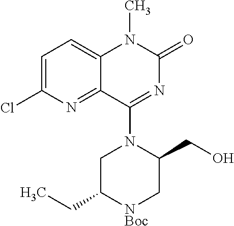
N1(C)C(=O)N=C(N2C(CO)C[NBoc]C(CC)C2)C2=NC(Cl)=CC=C12
